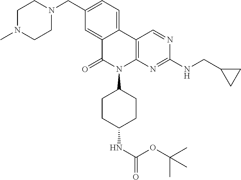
C1(CN2CCN(C)CC2)=CC=C2C(=C1)C(=O)N(C1CCC(NC(=O)OC(C)(C)C)CC1)C1=C2C=NC(NCC2CC2)=N1
